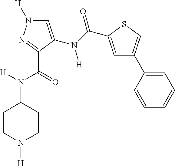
C1=C(N(C(=O)C2=CC(C3=CC=CC=C3)=CS2)[H])C(C(=O)N(C2CCN([H])CC2)[H])=NN1[H]
